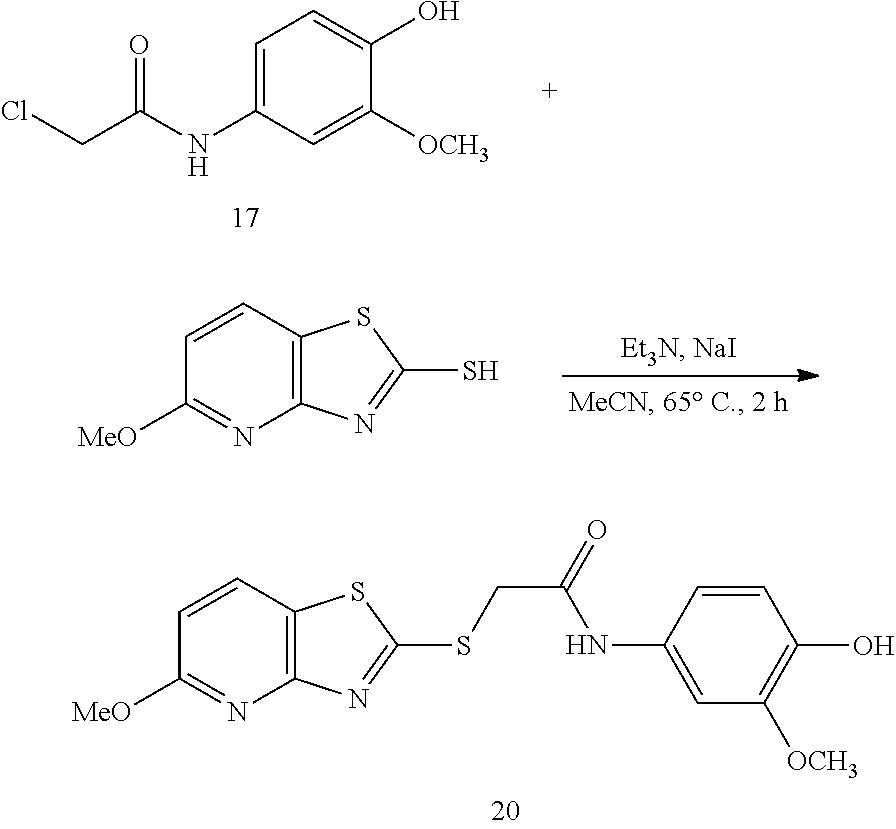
C1=C(NC(CCl)=O)C=C([OCH3])C(O)=C1.C1=CC2=C(N=C1[MeO])N=C(S)S2.C1=CC2=C(N=C1[MeO])N=C(SCC(=O)NC1=CC([OCH3])=C(O)C=C1)S2
